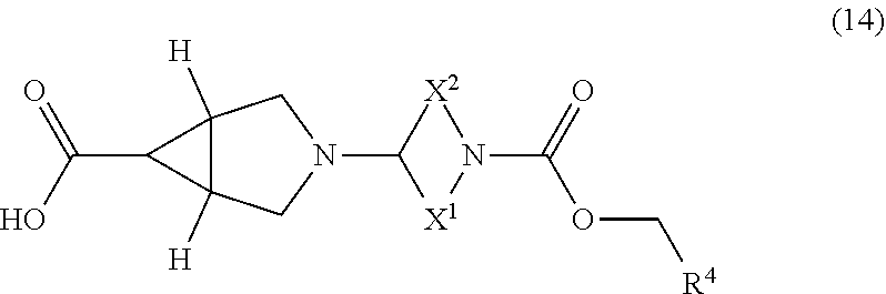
C(C1C2([H])C1([H])CN(C1[X2]N(C(=O)OC[R4])[X1]1)C2)(O)=O
